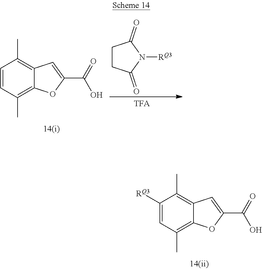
C1([RQ3])=CC(C)=C2C(=C1C)C=C(C(O)=O)O2.C1=CC(C)=C2C(=C1C)C=C(C(O)=O)O2.C1CC(=O)N([RQ3])C1=O
